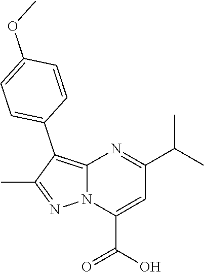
C12=C(C3=CC=C(OC)C=C3)C(C)=NN1C(C(O)=O)=CC(C(C)C)=N2
